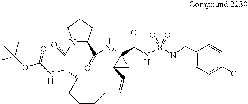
CC(OC(=O)NC1C(=O)N2C(CCC2)C(=O)NC2(C(NS(N(C)CC3=CC=C(Cl)C=C3)(=O)=O)=O)C(C2)C=CCCCCC1)(C)C
